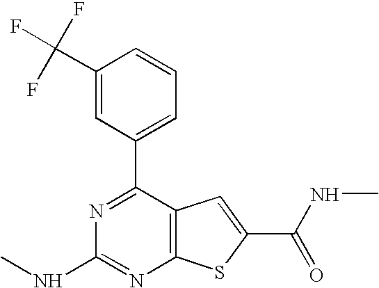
C1(C(F)(F)F)=CC(C2=NC(NC)=NC3=C2C=C(C(=O)NC)S3)=CC=C1
